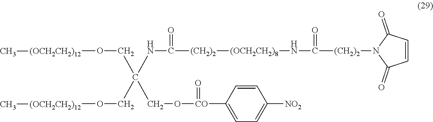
C(NC([(CH2)2][(OCH2CH2)8]NC(=O)[(CH2)2]N1C(=O)C=CC1=O)=O)(CO[(OCH2CH2)12]C)(CO[(OCH2CH2)12]C)CO[CO](=O)C1=CC=C([NO2])C=C1
